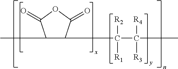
C1(C)C(C([R2])([R1])C([R4])([R3])C)C(=O)OC1=O
